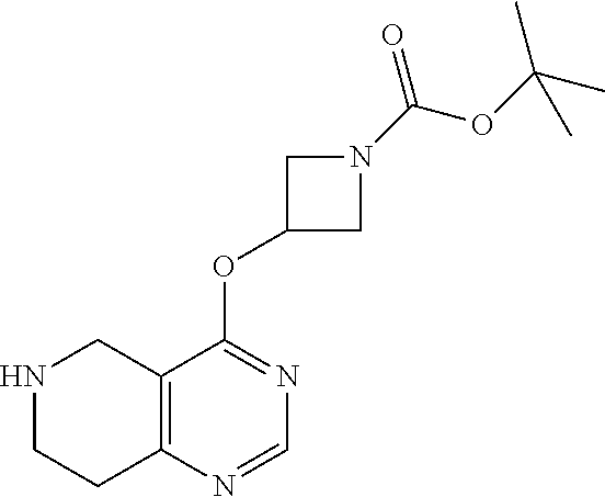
N1CCC2=C(C1)C(OC1CN(C(=O)OC(C)(C)C)C1)=NC=N2
